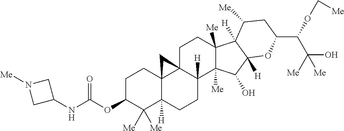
C1(OC(NC2CN([Me])C2)=O)C([Me])([Me])C2([H])C3(CC1)C1(C([H])(CC2)C2([Me])C([Me])(CC1)C1([H])C([H])(C2O)OC(C(OC[Me])C(O)([Me])[Me])CC1[Me])C3
